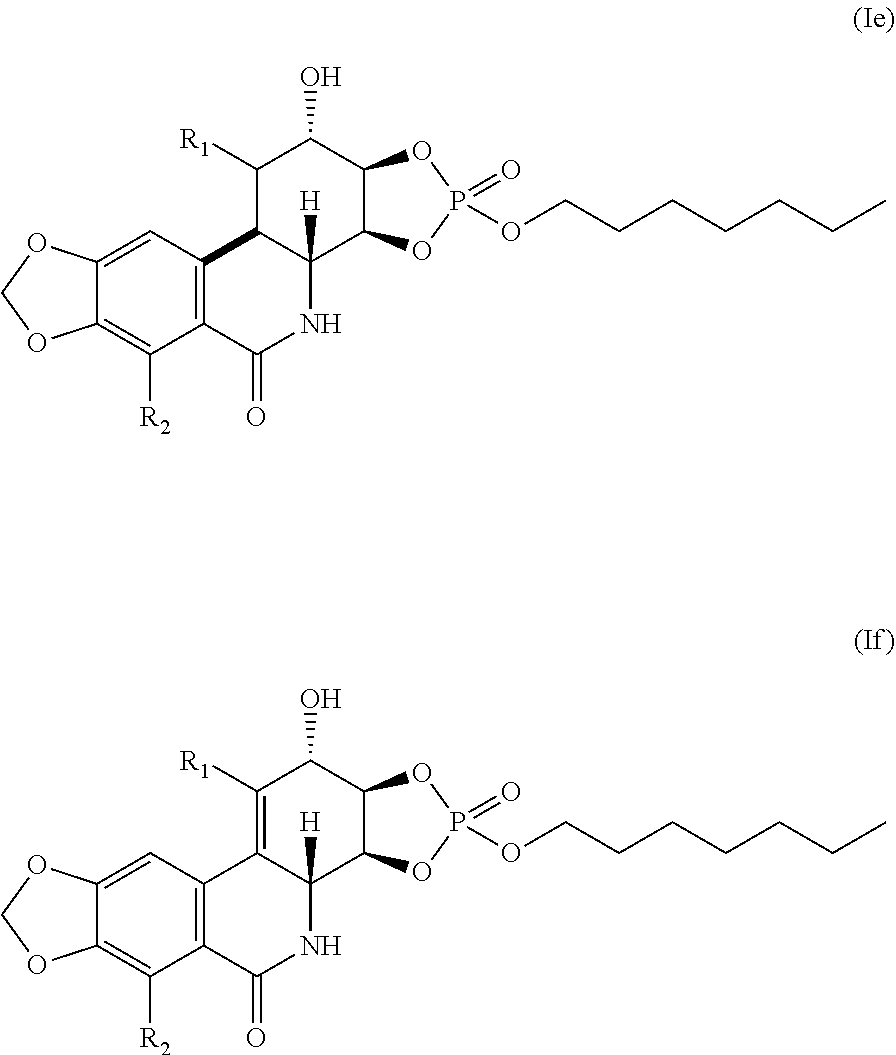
C12=C(C(=O)NC3([H])C1C([R1])C(O)C1C3OP(=O)(OCCCCCCC)O1)C([R2])=C1C(=C2)OCO1.C12=C(C(=O)NC3([H])C1=C([R1])C(O)C1C3OP(=O)(OCCCCCCC)O1)C([R2])=C1C(=C2)OCO1
